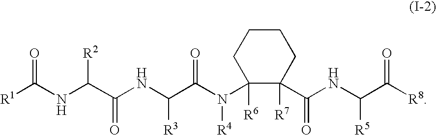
[R1]C(NC(C(NC(C(N([R4])C1([R6])C(C(NC(C([R8])=O)[R5])=O)([R7])CCCC1)=O)[R3])=O)[R2])=O
